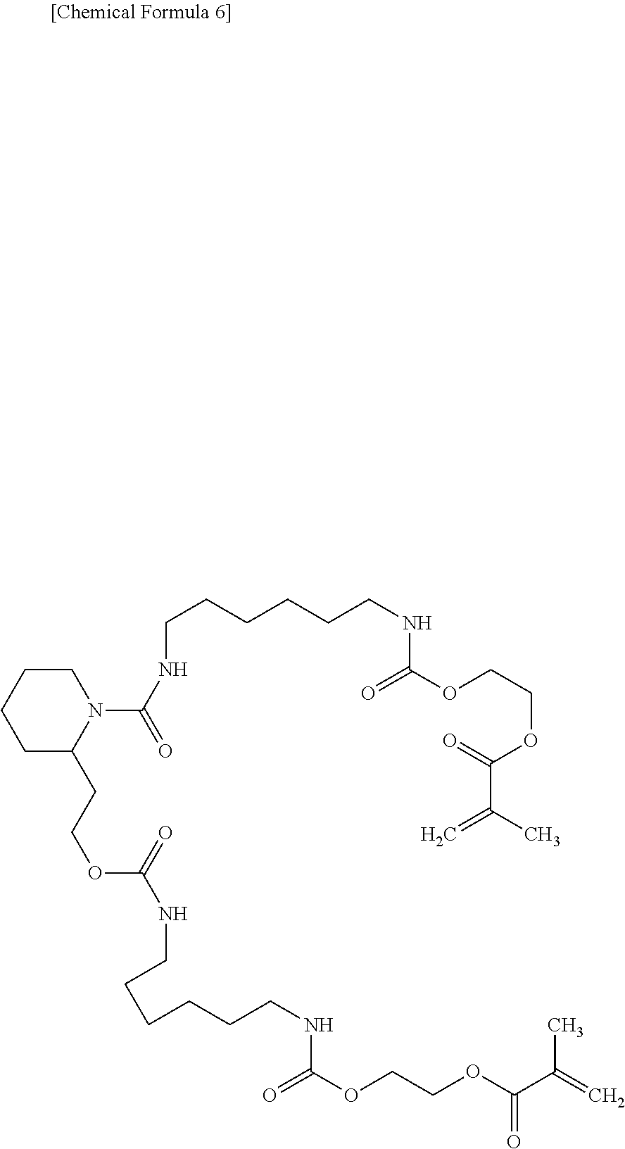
C1C(CCOC(=O)NCCCCCCNC(OCCOC(C(=C)C)=O)=O)N(C(NCCCCCCNC(OCCOC(C(C)=C)=O)=O)=O)CCC1
